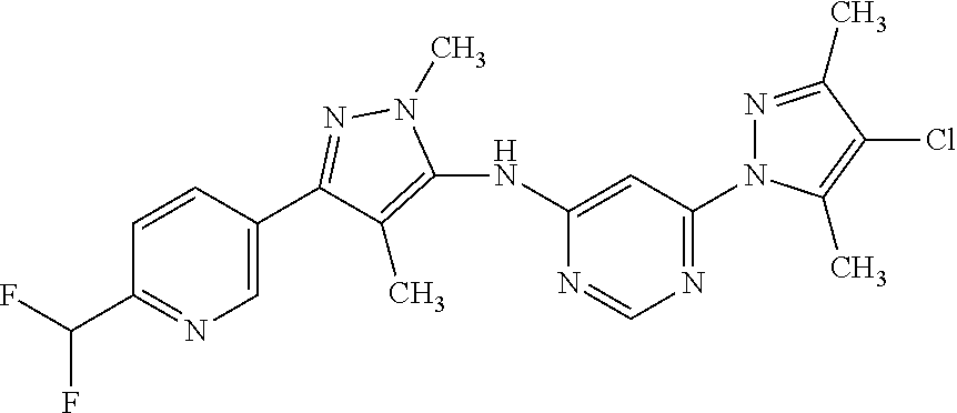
C(C1=NC=C(C2=NN(C)C(NC3=CC(N4N=C(C)C(Cl)=C4C)=NC=N3)=C2C)C=C1)(F)F
